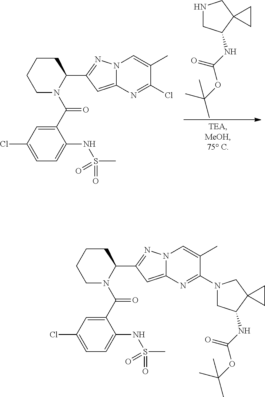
N1CC(NC(OC(C)(C)C)=O)C2(C1)CC2.C1CCCN(C(C2=CC(Cl)=CC=C2NS(C)(=O)=O)=O)C1C1=NN2C(=C1)N=C(Cl)C(C)=C2.C1CCCN(C(C2=CC(Cl)=CC=C2NS(C)(=O)=O)=O)C1C1=NN2C(=C1)N=C(N1CC(NC(OC(C)(C)C)=O)C3(C1)CC3)C(C)=C2
